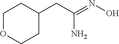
C1OCCC(CC(=NO)N)C1
